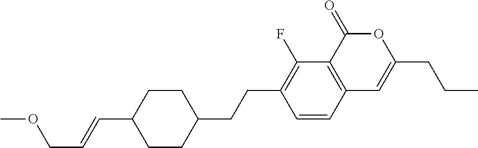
C12=C(C(=O)OC(CCC)=C1)C(F)=C(CCC1CCC(C=CCOC)CC1)C=C2
